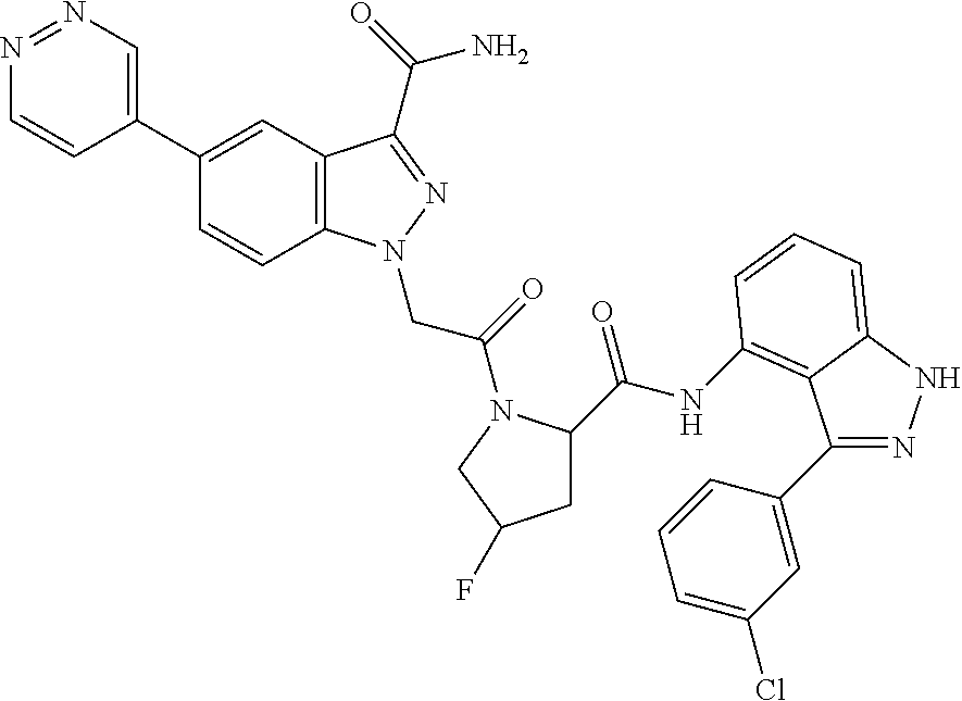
N1=NC=C(C2=CC3=C(C=C2)N(CC(=O)N2C(C(NC4=C5C(C6=CC(Cl)=CC=C6)=NNC5=CC=C4)=O)CC(F)C2)N=C3C(N)=O)C=C1
